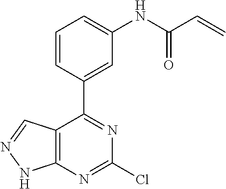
C1=CC(C2=NC(Cl)=NC3=C2C=NN3)=CC(NC(C=C)=O)=C1
